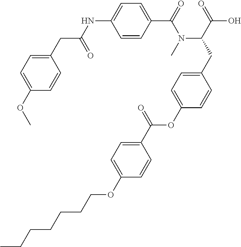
C1=CC(C(=O)N(C(CC2=CC=C(OC(C3=CC=C(OCCCCCCC)C=C3)=O)C=C2)C(=O)O)C)=CC=C1NC(CC1=CC=C(OC)C=C1)=O
